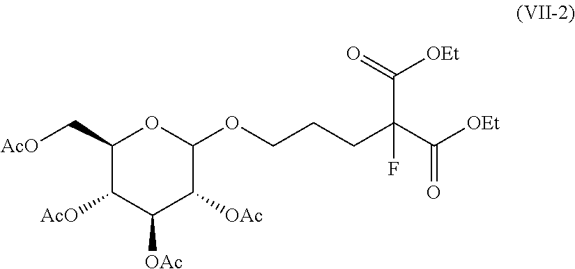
C1(C[AcO])C([AcO])C([OAc])C([OAc])C(OCCCC(C([OEt])=O)(C(=O)[OEt])F)O1
